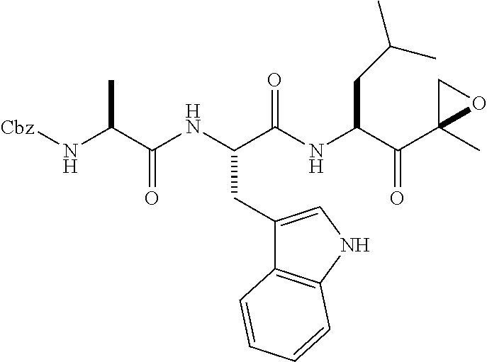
[Cbz]NC(C(NC(C(NC(C(C1(C)OC1)=O)CC(C)C)=O)CC1=CNC2=C1C=CC=C2)=O)C
